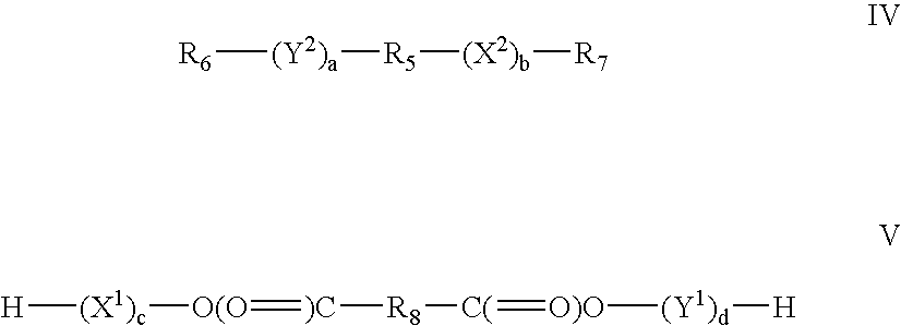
[R6][(Y2)a][R5][(X2)b][R7].[H][(X1)c][O(O]=[)C][R8][C(]=[O)O][(Y1)d][H]
